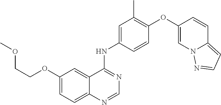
C1=C(OCCOC)C=C2C(=C1)N=CN=C2NC1=CC(C)=C(OC2=CN3C(=CC=N3)C=C2)C=C1
